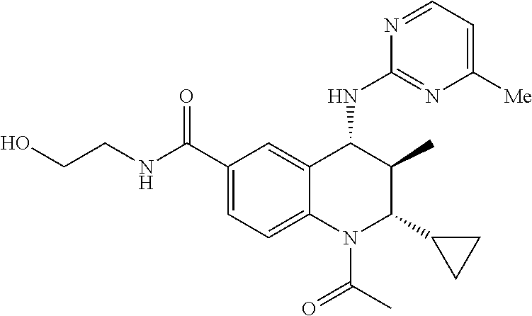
C12=CC(C(NCCO)=O)=CC=C1N(C(C)=O)C(C1CC1)C(C)C2NC1=NC([Me])=CC=N1
